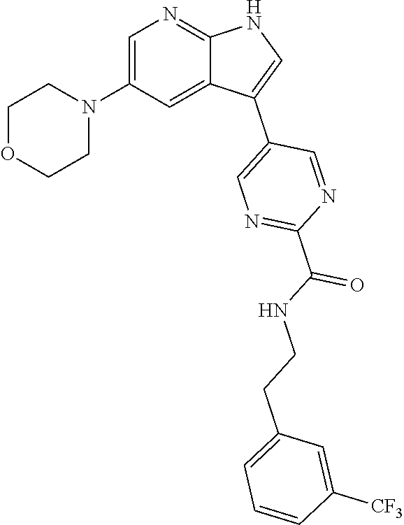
C1=C(N2CCOCC2)C=C2C(=N1)NC=C2C1=CN=C(C(NCCC2=CC=CC([CF3])=C2)=O)N=C1
